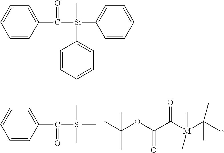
C1=CC(C([Si](C)(C)C)=O)=CC=C1.CC(OC(C([M](C(C)(C)C)(C)C)=O)=O)(C)C.C1=CC(C(=O)[Si](C)(C2=CC=CC=C2)C2=CC=CC=C2)=CC=C1
